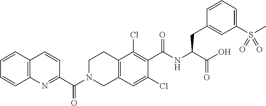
C1(C(=O)N2CC3=C(CC2)C(Cl)=C(C(=O)NC(CC2=CC(S(C)(=O)=O)=CC=C2)C(O)=O)C(Cl)=C3)=NC2=C(C=CC=C2)C=C1
